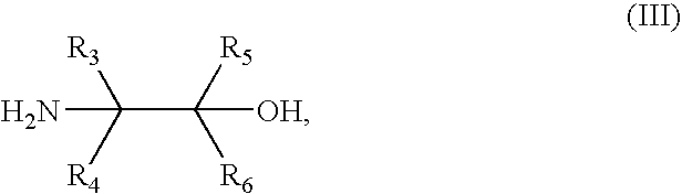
C(C([OH])([R5])[R6])([R3])([R4])N
